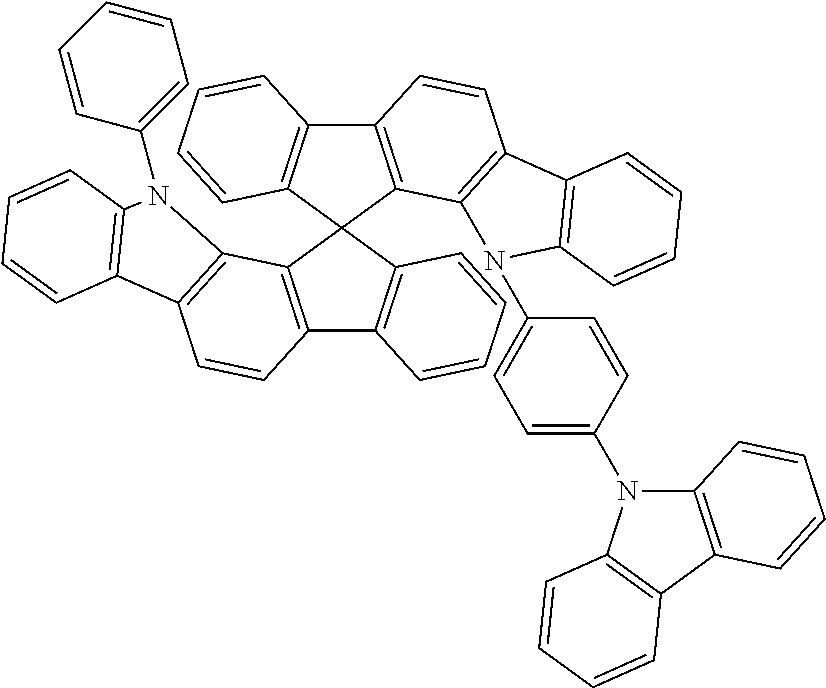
C12=C(C3=C(C=C1)C1=C(C=CC=C1)N3C1=CC=CC=C1)C1(C3=C2C=CC=C3)C2=C(C3=C1C=CC=C3)C=CC1=C2N(C2=CC=C(N3C4=C(C5=C3C=CC=C5)C=CC=C4)C=C2)C2=C1C=CC=C2
